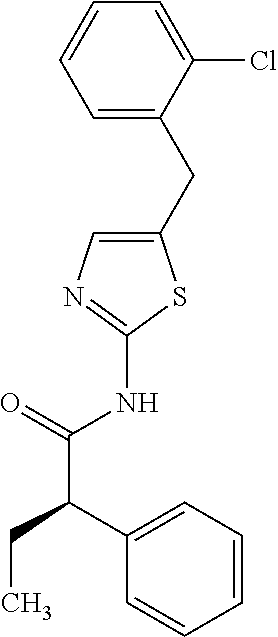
C1(CC2=CC=CC=C2Cl)=CN=C(NC(C(C2=CC=CC=C2)CC)=O)S1
